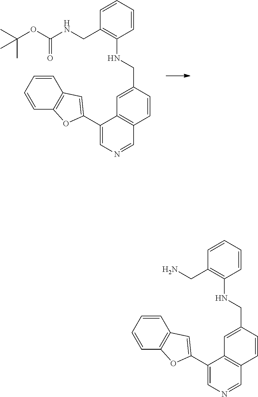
C1=C(CNC2=C(CNC(OC(C)(C)C)=O)C=CC=C2)C=CC2=C1C(C1=CC3=C(O1)C=CC=C3)=CN=C2.C1=C(CNC2=C(CN)C=CC=C2)C=CC2=C1C(C1=CC3=C(O1)C=CC=C3)=CN=C2
